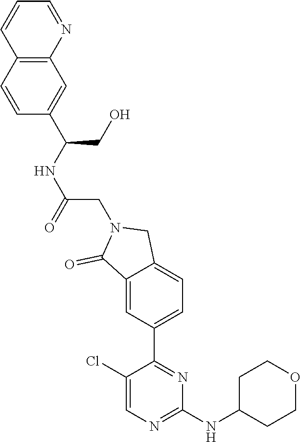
C1(NC2CCOCC2)=NC=C(Cl)C(C2=CC=C3C(=C2)C(=O)N(CC(NC(CO)C2=CC4=C(C=C2)C=CC=N4)=O)C3)=N1
